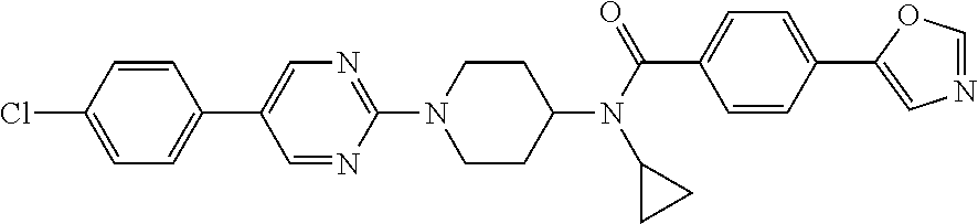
C1CC(N(C(C2=CC=C(C3=CN=CO3)C=C2)=O)C2CC2)CCN1C1=NC=C(C2=CC=C(Cl)C=C2)C=N1
